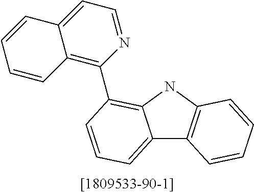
C12=CC=CC(C3=C4C(=CC=N3)C=CC=C4)=C1NC1=C2C=CC=C1
